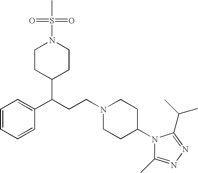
C1CC(C(C2=CC=CC=C2)CCN2CCC(N3C(C)=NN=C3C(C)C)CC2)CCN1S(=O)(=O)C
